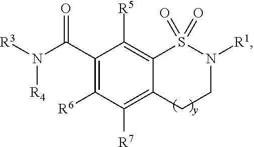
C1(C(N([R3])[R4])=O)=C([R6])C([R7])=C2C(=C1[R5])S(=O)(=O)N([R1])CC2
